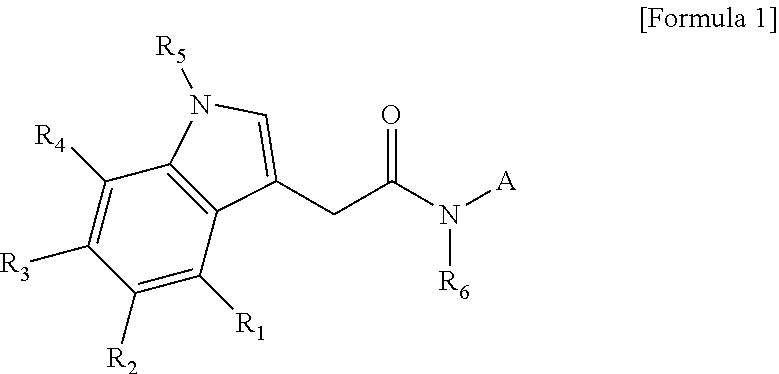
C1([R4])=C([R3])C([R2])=C([R1])C2=C1N([R5])C=C2CC(N([A])[R6])=O
